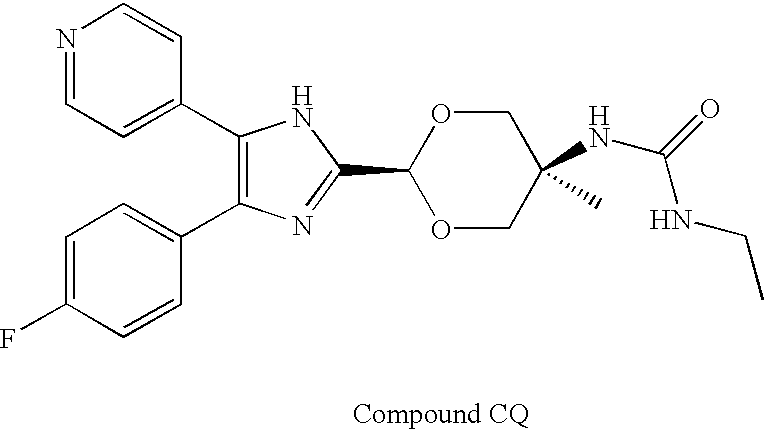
C1(C2=CC=NC=C2)=C(C2=CC=C(F)C=C2)N=C(C2OCC(NC(NCC)=O)(C)CO2)N1
